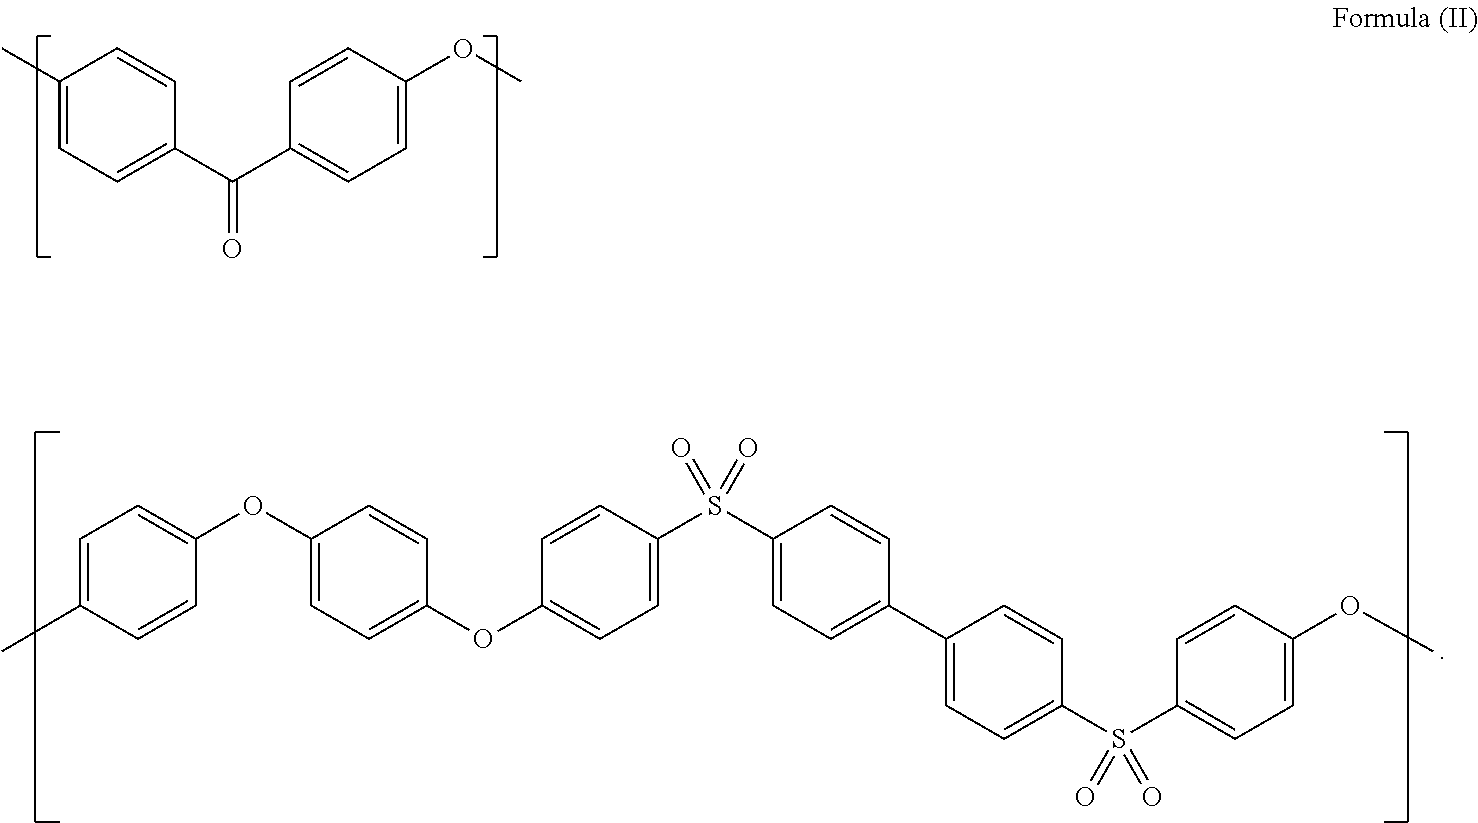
C1=C(C)C=CC(OC2=CC=C(OC3=CC=C(S(C4=CC=C(C5=CC=C(S(C6=CC=C(OC)C=C6)(=O)=O)C=C5)C=C4)(=O)=O)C=C3)C=C2)=C1.C1(C)=CC=C(C(C2=CC=C(OC)C=C2)=O)C=C1
